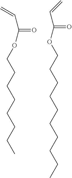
C(C(OCCCCCCCC)=O)=C.C(C(OCCCCCCCCCC)=O)=C
